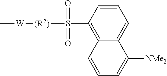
C1(S([(R2)][W]C)(=O)=O)=C2C(=CC=C1)C([NMe2])=CC=C2
